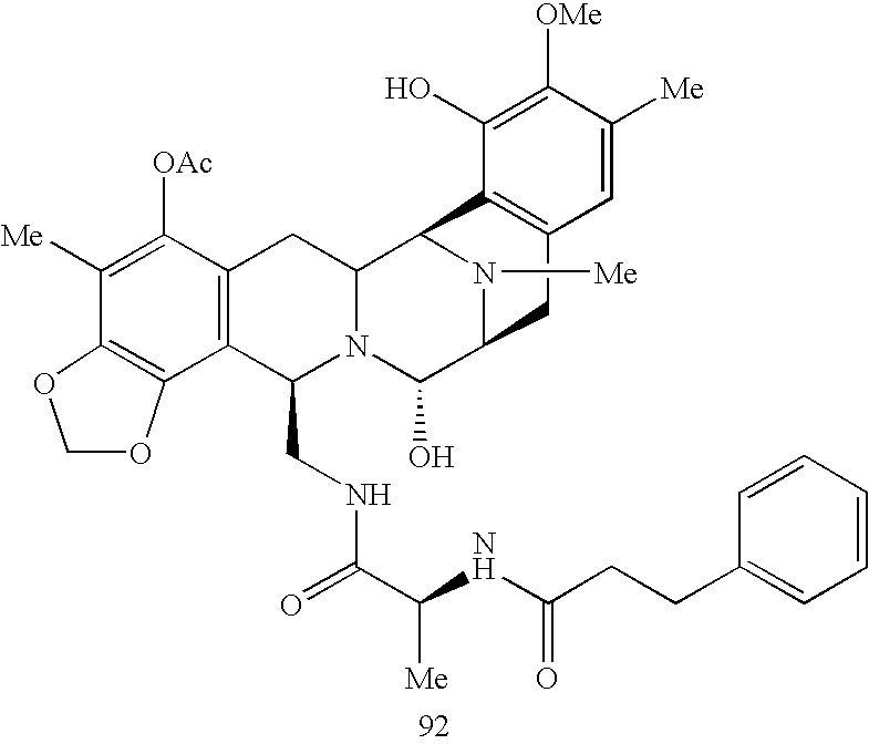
C1([Me])=C([OAc])C2=C(C(CNC(C(NC(CCC3=CC=CC=C3)=O)[Me])=O)N3C(C2)C2N([Me])C(C3O)CC3=C2C(O)=C([OMe])C([Me])=C3)C2=C1OCO2
